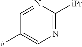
C1=NC([iPr])=NC=C1[#]
